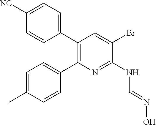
C1(C2=C(C3=CC=C([NC])C=C3)C=C(Br)C(NC=NO)=N2)=CC=C(C)C=C1
